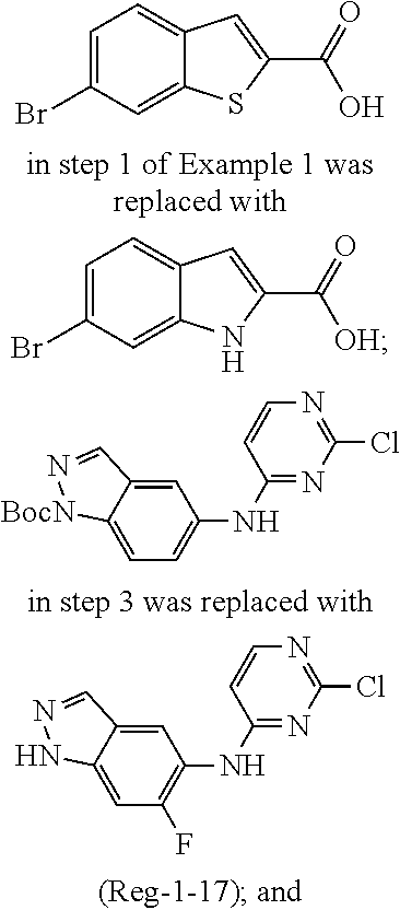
C1=C(Br)C=C2C(=C1)C=C(C(=O)[OH])N2.C1=C(Br)C=C2C(=C1)C=C(C(=O)O)S2.C1=C2C(=CC(NC3=NC(Cl)=NC=C3)=C1)C=N[BocN]2.C1=C2C(=CC(NC3=NC(Cl)=NC=C3)=C1F)C=NN2
